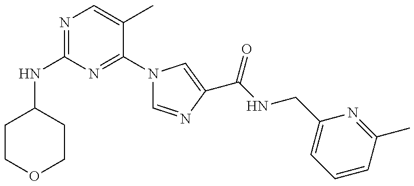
N(C1=NC=C(C)C(N2C=NC(C(=O)NCC3=CC=CC(C)=N3)=C2)=N1)C1CCOCC1
